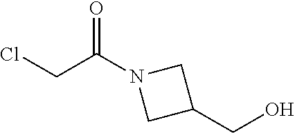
ClCC(N1CC(CO)C1)=O
